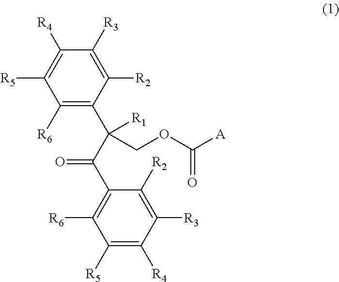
C1([R6])=C(C(C(C2=C([R6])C([R5])=C([R4])C([R3])=C2[R2])=O)([R1])COC([A])=O)C([R2])=C([R3])C([R4])=C1[R5]
